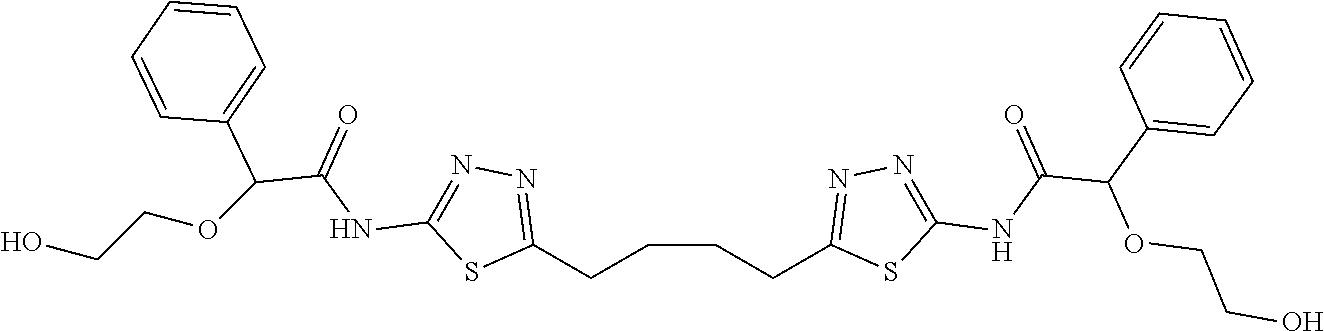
C(CCC1=NN=C(NC(C(C2=CC=CC=C2)OCCO)=O)S1)CC1=NN=C(NC(C(OCCO)C2=CC=CC=C2)=O)S1
